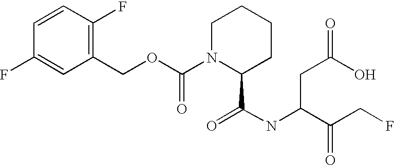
C1=CC(F)=C(COC(N2C(C(NC(C(CF)=O)CC(=O)O)=O)CCCC2)=O)C=C1F
